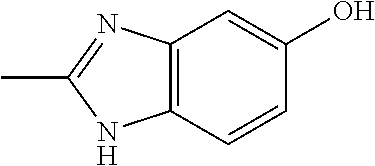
C12=C(C=CC(O)=C1)NC(C)=N2
